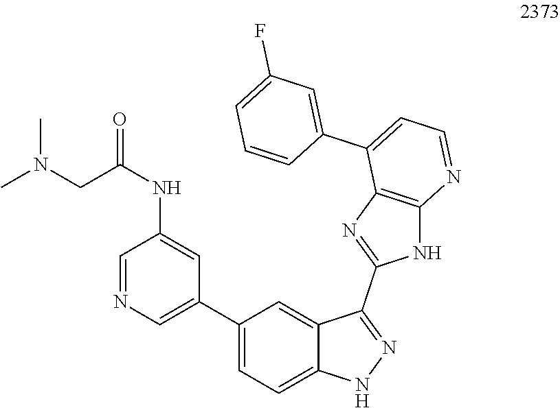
C1=NC=C(C2=CC=C3C(=C2)C(C2=NC4=C(N2)N=CC=C4C2=CC(F)=CC=C2)=NN3)C=C1NC(=O)CN(C)C
